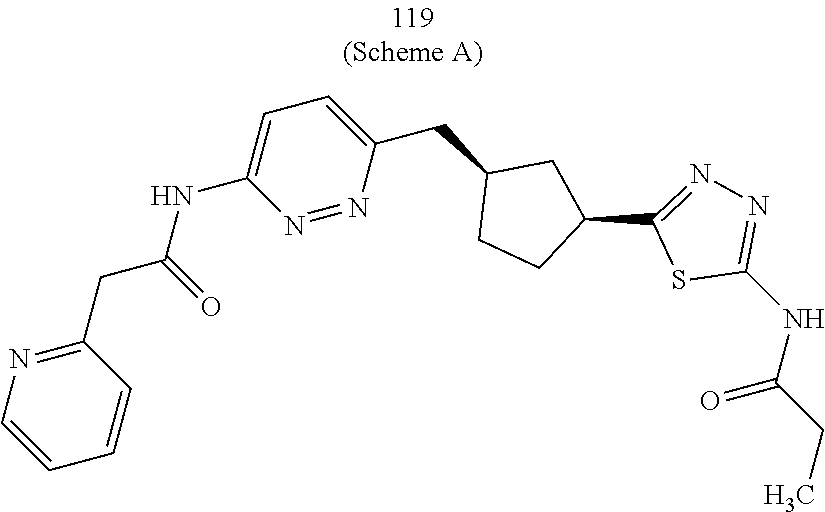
C1(CC2CCC(C3=NN=C(NC(CC)=O)S3)C2)=CC=C(NC(CC2=NC=CC=C2)=O)N=N1
